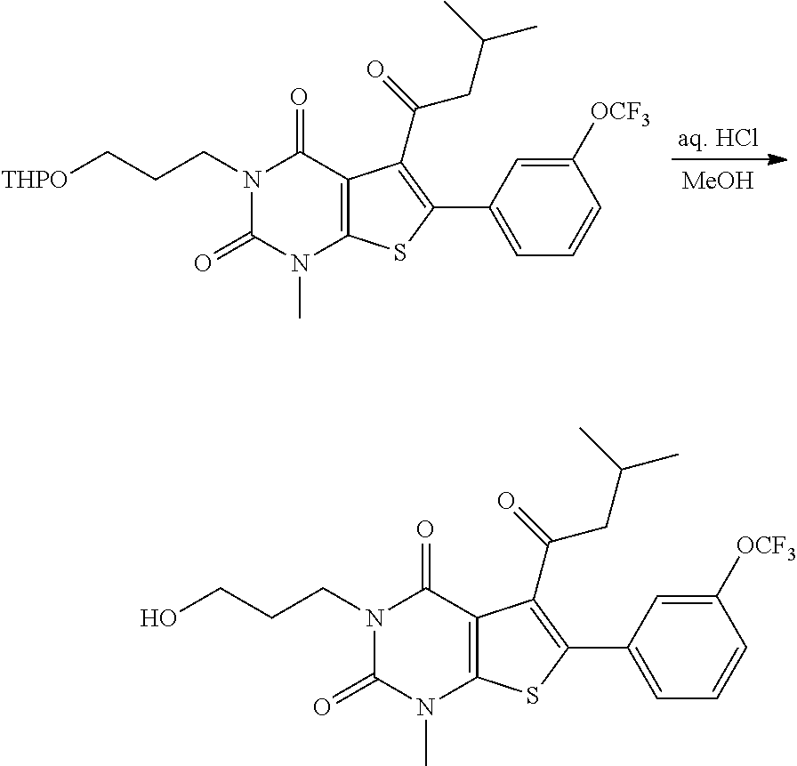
[MeOH].C1([OCF3])=CC(C2=C(C(=O)CC(C)C)C3=C(S2)N(C)C(=O)N(CCC[THPO])C3=O)=CC=C1.C1([OCF3])=CC(C2=C(C(=O)CC(C)C)C3=C(S2)N(C)C(=O)N(CCCO)C3=O)=CC=C1
